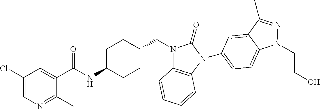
C1(Cl)=CN=C(C)C(C(NC2CCC(CN3C4=C(N(C5=CC=C6N(CCO)N=C(C)C6=C5)C3=O)C=CC=C4)CC2)=O)=C1
